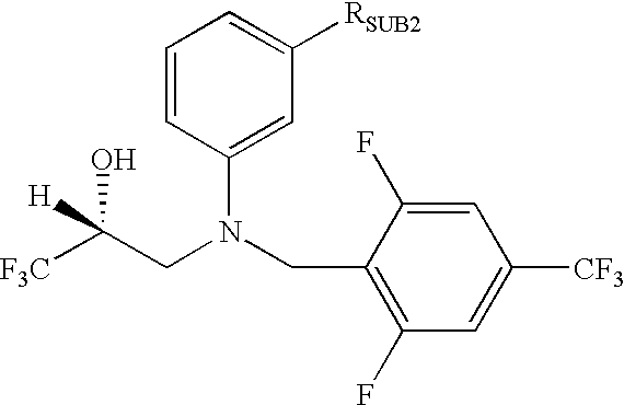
[F3C]C(CN(CC1=C(F)C=C([CF3])C=C1F)C1=CC([RSUB2])=CC=C1)(O)[H]
